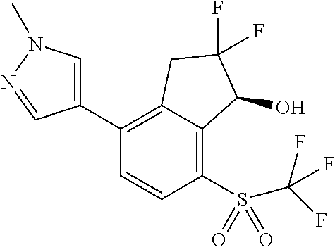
C1(C2=CN(C)N=C2)=C2C(=C(S(C(F)(F)F)(=O)=O)C=C1)C(O)C(F)(F)C2
